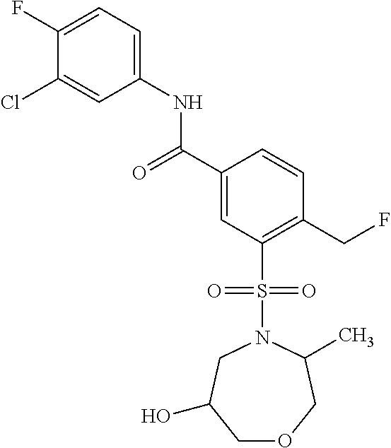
C1(F)=CC=C(NC(C2=CC(S(N3CC(O)COCC3C)(=O)=O)=C(CF)C=C2)=O)C=C1Cl
